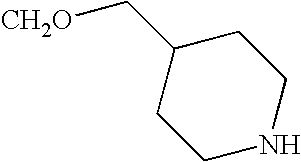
C1(C[CH2O])CCNCC1
